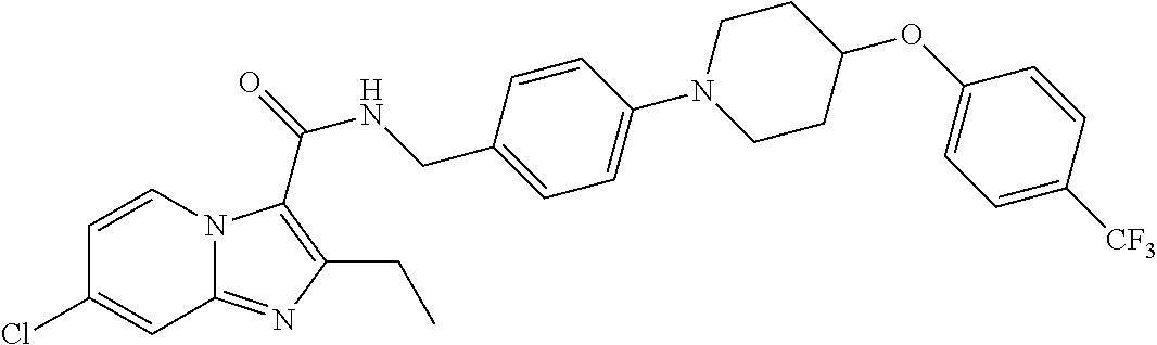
C1=CN2C(=NC(CC)=C2C(=O)NCC2=CC=C(N3CCC(OC4=CC=C([CF3])C=C4)CC3)C=C2)C=C1Cl
